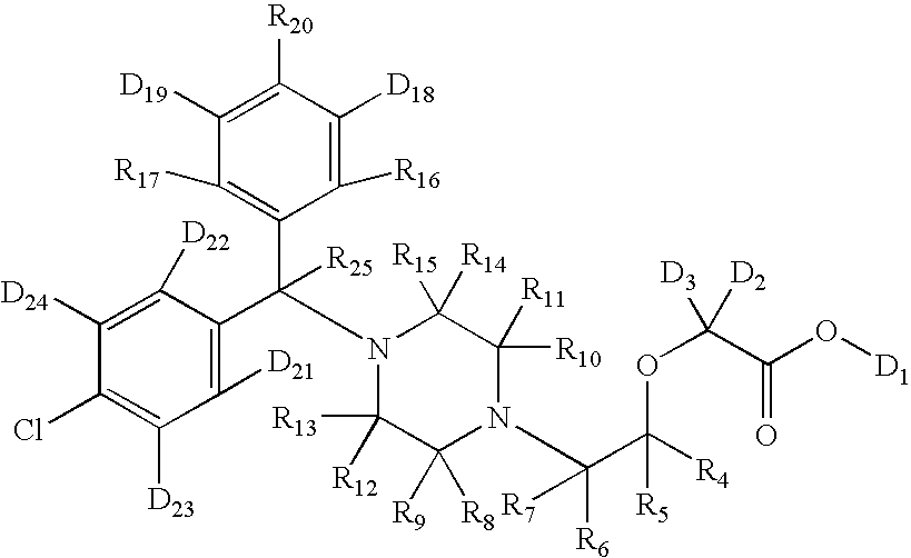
C1([D24])=C([D22])C(C(C2=C([R17])C([D19])=C([R20])C([D18])=C2[R16])([R25])N2C([R13])([R12])C([R9])([R8])N(C(C([R4])(OC([D2])([D3])C(O[D1])=O)[R5])([R6])[R7])C([R10])([R11])C2([R15])[R14])=C([D21])C([D23])=C1Cl
